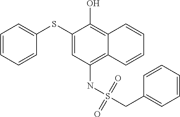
C1(SC2=CC=CC=C2)=CC(NS(CC2=CC=CC=C2)(=O)=O)=C2C(=C1O)C=CC=C2
